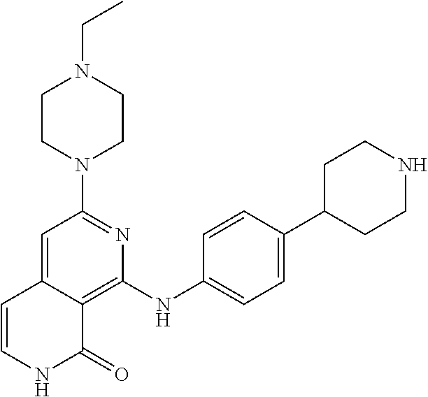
C1(N2CCN(CC)CC2)=NC(NC2=CC=C(C3CCNCC3)C=C2)=C2C(=C1)C=CNC2=O
